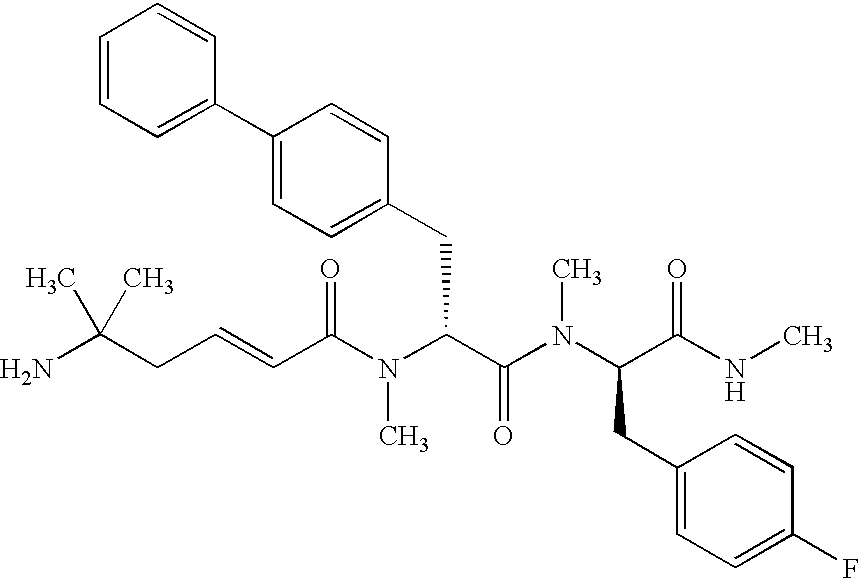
NC(CC=CC(N(C(C(N(C(C(NC)=O)CC1=CC=C(F)C=C1)C)=O)CC1=CC=C(C2=CC=CC=C2)C=C1)C)=O)(C)C
